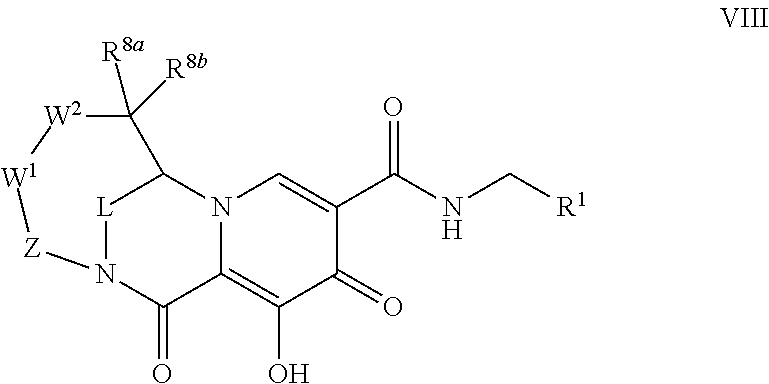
C1(C(NC[R1])=O)=CN2C(=C(O)C1=O)C(=O)N1[L]C2C([R8a])([R8b])[W2][W1][Z]1
